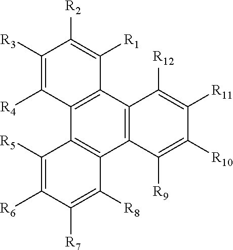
C12=C(C3=C(C4=C1C([R8])=C([R7])C([R6])=C4[R5])C([R4])=C([R3])C([R2])=C3[R1])C([R12])=C([R11])C([R10])=C2[R9]
